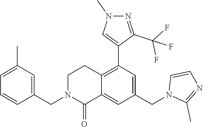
C1(CN2C(=O)C3=CC(CN4C(C)=NC=C4)=CC(C4=CN(C)N=C4C(F)(F)F)=C3CC2)=CC(C)=CC=C1
